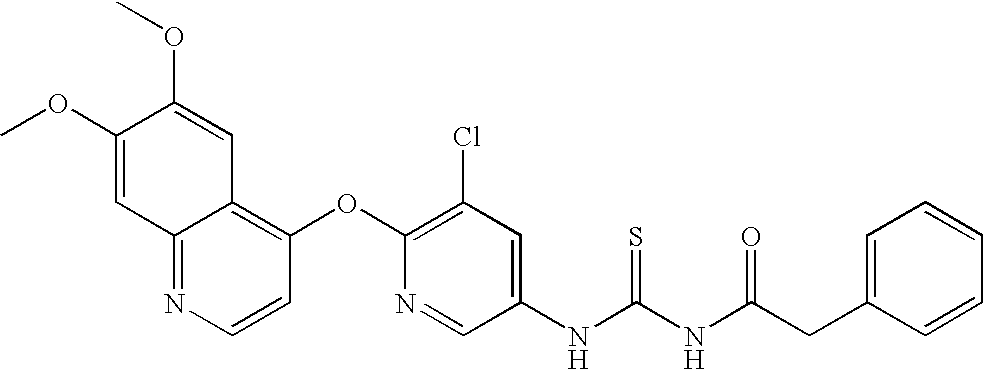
C1(OC)=CC2=NC=CC(OC3=C(Cl)C=C(NC(NC(CC4=CC=CC=C4)=O)=S)C=N3)=C2C=C1OC
